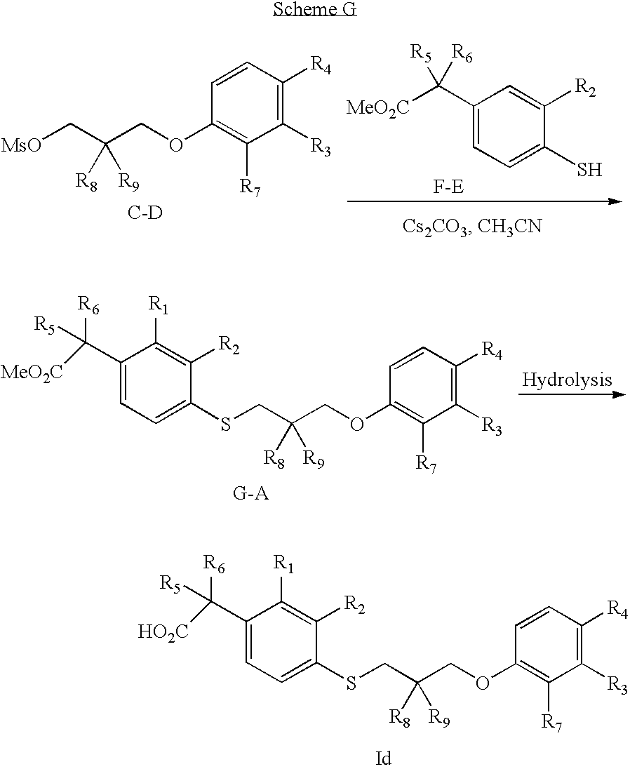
C1=CC([R4])=C([R3])C([R7])=C1OCC(C[MsO])([R8])[R9].[C-D].C1(C([MeO2C])([R5])[R6])=CC=C(S)C([R2])=C1.C1=CC([R4])=C([R3])C([R7])=C1OCC(CSC1=CC=C(C([R5])([R6])[MeO2C])C([R1])=C1[R2])([R8])[R9].[G-A].C1=CC([R4])=C([R3])C([R7])=C1OCC(CSC1=CC=C(C([R5])([R6])[HO2C])C([R1])=C1[R2])([R8])[R9].[Id]
